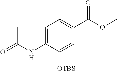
C1=C([OTBS])C(NC(C)=O)=CC=C1C(OC)=O
